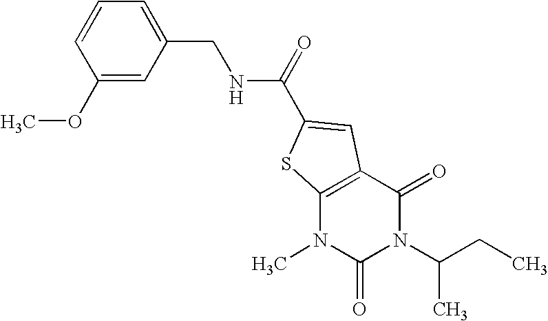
COC1=CC(CNC(=O)C2=CC3=C(N(C)C(=O)N(C(CC)C)C3=O)S2)=CC=C1
